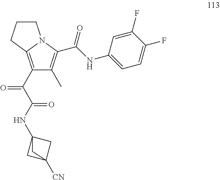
C1(C(C(NC23CC([CN])(C2)C3)=O)=O)=C2N(C(C(NC3=CC=C(F)C(F)=C3)=O)=C1C)CCC2
